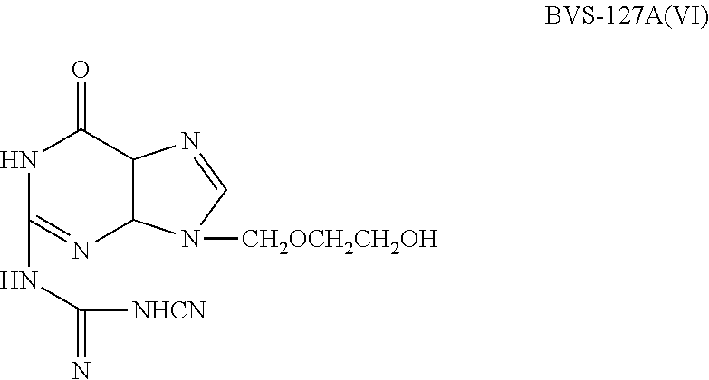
N1C(NC([NHCN])=N)=NC2C(C1=O)N=CN2[CH2OCH2CH2OH]
